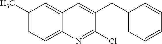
C1(C)=CC=C2C(=C1)C=C(CC1=CC=CC=C1)C(Cl)=N2
